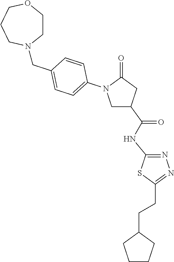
C1C(C(NC2=NN=C(CCC3CCCC3)S2)=O)CC(=O)N1C1=CC=C(CN2CCOCCC2)C=C1
